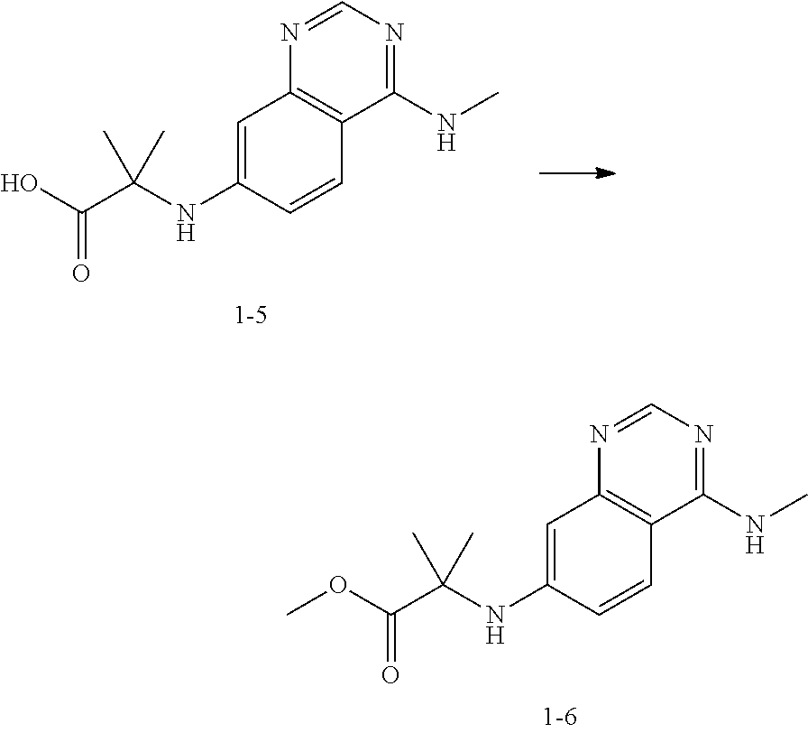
C1([N H]C)=NC=NC2=C1C=CC(NC(C(O)=O)(C)C)=C2.C1([N H]C)=NC=NC2=C1C=CC(NC(C(OC)=O)(C)C)=C2
